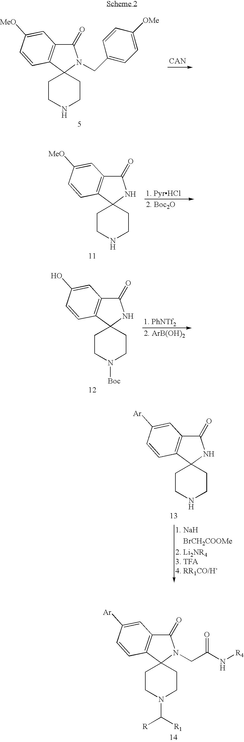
C12(CCNCC1)N(CC1=CC=C([OMe])C=C1)C(=O)C1=C2C=CC([MeO])=C1.C12(CCNCC1)NC(=O)C1=C2C=CC([MeO])=C1.C12(CCN([Boc])CC1)NC(=O)C1=C2C=CC(O)=C1.C12(CCNCC1)NC(=O)C1=C2C=CC([Ar])=C1.[BrCH2COOMe].C12(CCN(C([R1])[R])CC1)N(CC(N[R4])=O)C(=O)C1=C2C=CC([Ar])=C1
